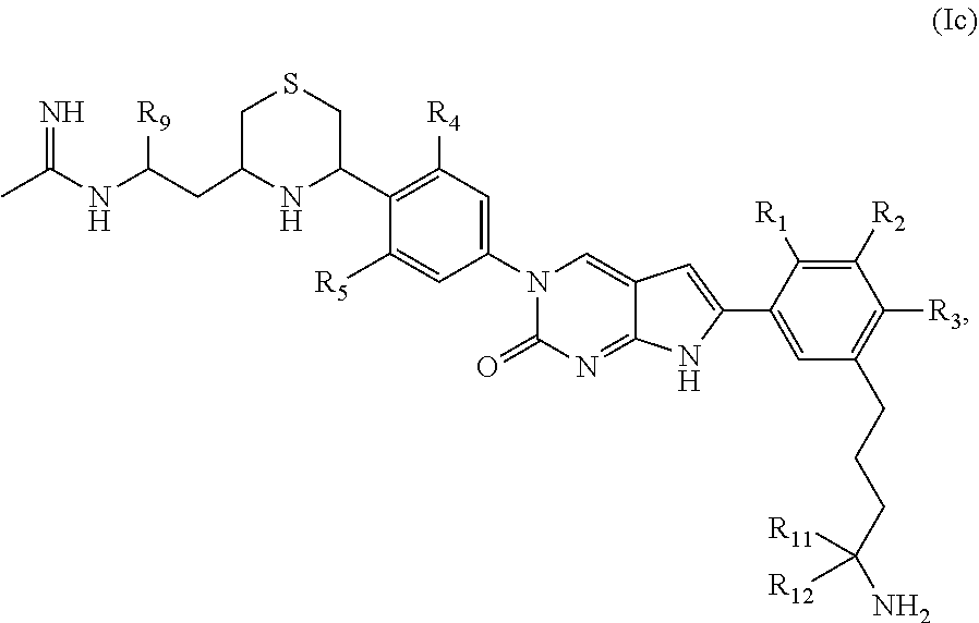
CC(NC(CC1CSCC(C2=C([R4])C=C(N3C(=O)N=C4C(=C3)C=C(C3=CC(CCCC(N)([R11])[R12])=C([R3])C([R2])=C3[R1])N4)C=C2[R5])N1)[R9])=N
